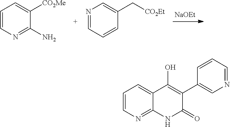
[NaOEt].NC1=NC=CC=C1[CO2Me].N1=CC=CC(C[CO2Et])=C1.C1=CN=C2C(=C1)C(O)=C(C1=CN=CC=C1)C(=O)N2
